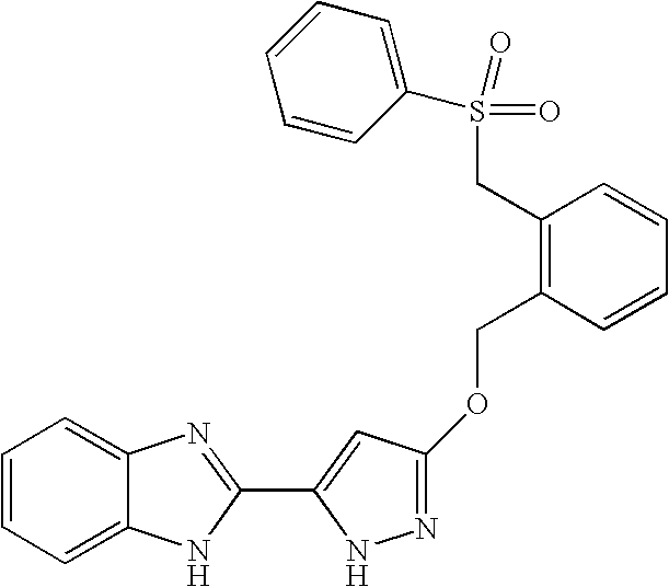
C1=CC=C2C(=C1)N=C(C1=CC(OCC3=C(CS(=O)(=O)C4=CC=CC=C4)C=CC=C3)=NN1)N2
